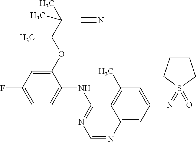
C1=C(F)C=C(OC(C)C(C#N)(C)C)C(NC2=NC=NC3=CC(N=S4(=O)CCCC4)=CC(C)=C23)=C1
